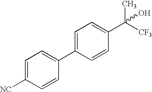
C1=C([NC])C=CC(C2=CC=C(C([CF3])(C)O)C=C2)=C1
